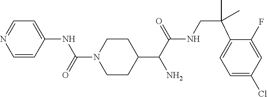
C1=CC(NC(N2CCC(C(C(NCC(C3=CC=C(Cl)C=C3F)(C)C)=O)N)CC2)=O)=CC=N1
